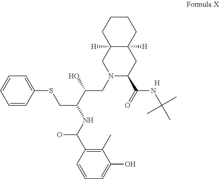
C1CC2([H])C([H])(CC1)CC(C(=O)NC(C)(C)C)N(CC(O)C(CSC1=CC=CC=C1)NC(O)C1=C(C)C(O)=CC=C1)C2.[H]
